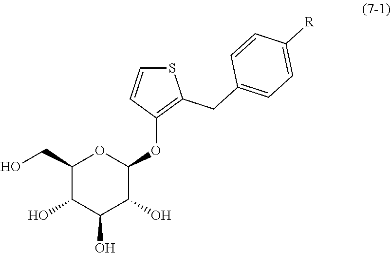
C1(OC2OC(CO)C(O)C(O)C2O)=C(CC2=CC=C([R])C=C2)SC=C1
